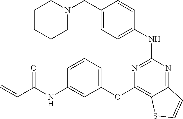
C1=C(CN2CCCCC2)C=CC(NC2=NC(OC3=CC=CC(NC(C=C)=O)=C3)=C3C(=N2)C=CS3)=C1
